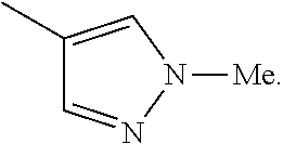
C1(C)=CN([Me])N=C1
